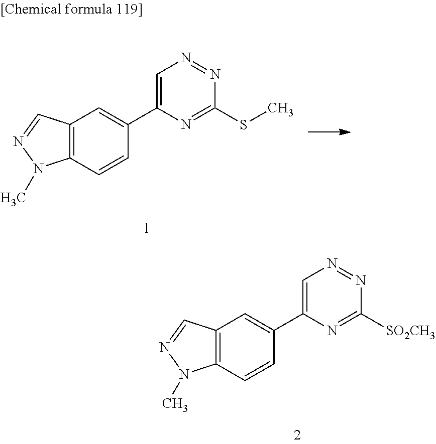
C12=C(C=CC(C3=CN=NC(SC)=N3)=C1)N(C)N=C2.C12=C(C=CC(C3=CN=NC([SO2CH3])=N3)=C1)N(C)N=C2
